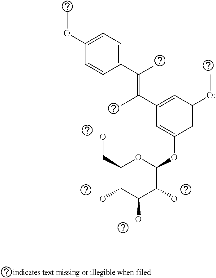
C1(C(C)=C(C2=CC(OC)=CC(OC3OC(CO)C(O)C(O)C3O)=C2)C)=CC=C(OC)C=C1
